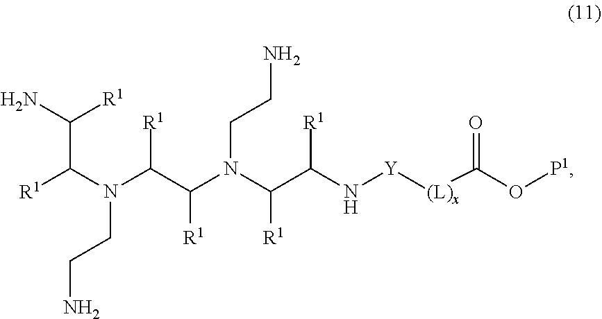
[R1]C(N(C(C(N(C(C(N[Y][(L)x]C(O[P1])=O)[R1])[R1])CCN)[R1])[R1])CCN)C(N)[R1]
